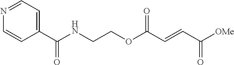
N(CCOC(C=CC([OMe])=O)=O)C(C1=CC=NC=C1)=O
